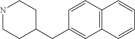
N1CCC(CC2=CC3=C(C=C2)C=CC=C3)CC1
